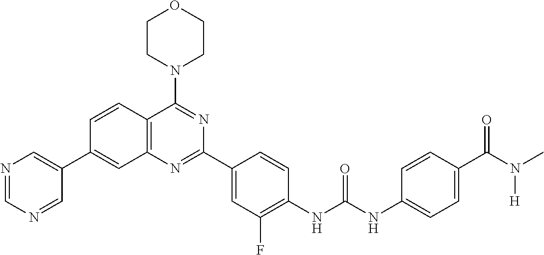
C1=CC2=C(C=C1C1=CN=CN=C1)N=C(C1=CC(F)=C(NC(NC3=CC=C(C(N(C)[H])=O)C=C3)=O)C=C1)N=C2N1CCOCC1
